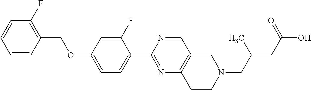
C1=CC(COC2=CC=C(C3=NC4=C(C=N3)CN(CC(C)CC(=O)O)CC4)C(F)=C2)=C(F)C=C1
